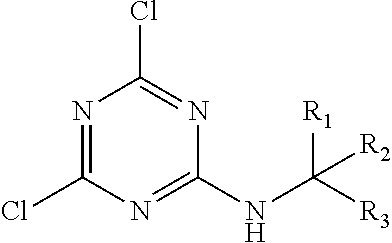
ClC1=NC(NC([R3])([R1])[R2])=NC(Cl)=N1
